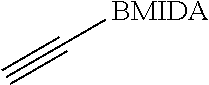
C#C[BMIDA]
